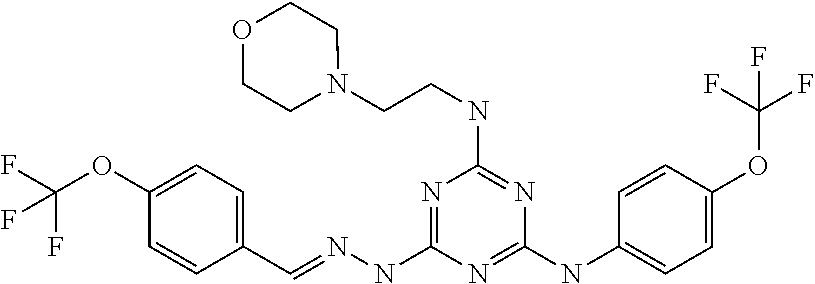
C1(C=NNC2=NC(NCCN3CCOCC3)=NC(NC3=CC=C(OC(F)(F)F)C=C3)=N2)=CC=C(OC(F)(F)F)C=C1
